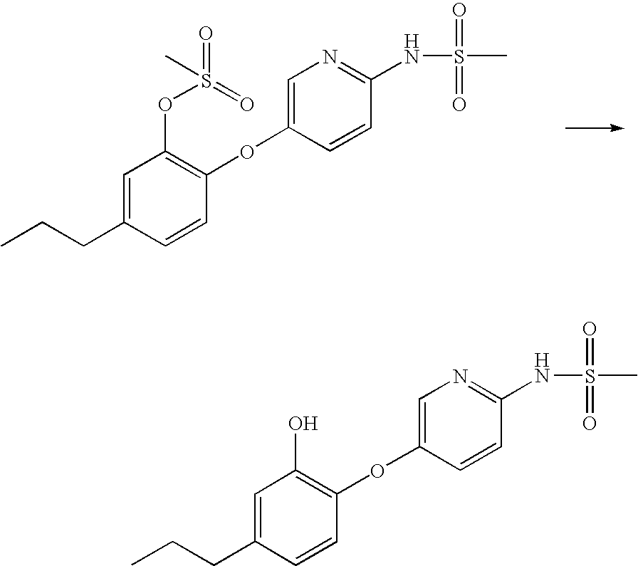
C1=C(CCC)C=CC(OC2=CN=C(NS(C)(=O)=O)C=C2)=C1O.C1=C(CCC)C=CC(OC2=CN=C(NS(C)(=O)=O)C=C2)=C1OS(=O)(=O)C
